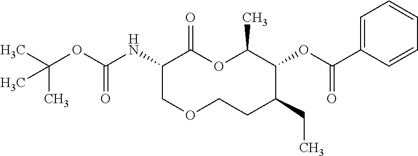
C1(NC(OC(C)(C)C)=O)COCCC(CC)C(OC(C2=CC=CC=C2)=O)C(C)OC1=O
